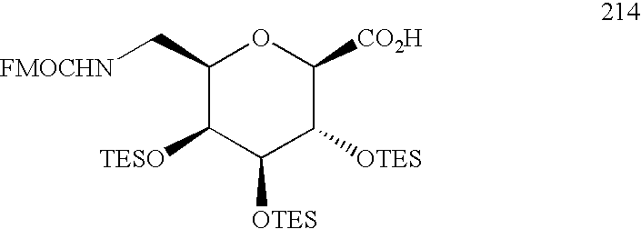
C1(C[FMOCHN])C([TESO])C([OTES])C([OTES])C([CO2H])O1
